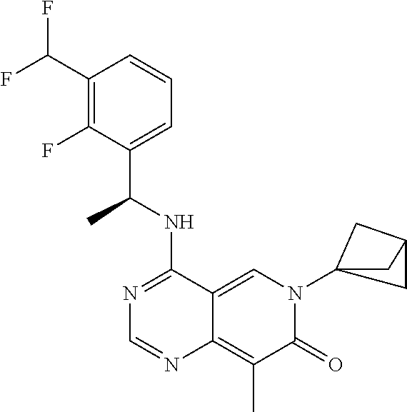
C12=CN(C34CC(C3)C4)C(=O)C(C)=C1N=CN=C2NC(C1=CC=CC(C(F)F)=C1F)C
